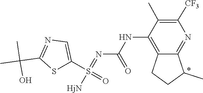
[HjN]S(C1=CN=C(C(C)(C)O)S1)(=NC(NC1=C2CCC(C)C2=NC([CF3])=C1C)=O)=O
